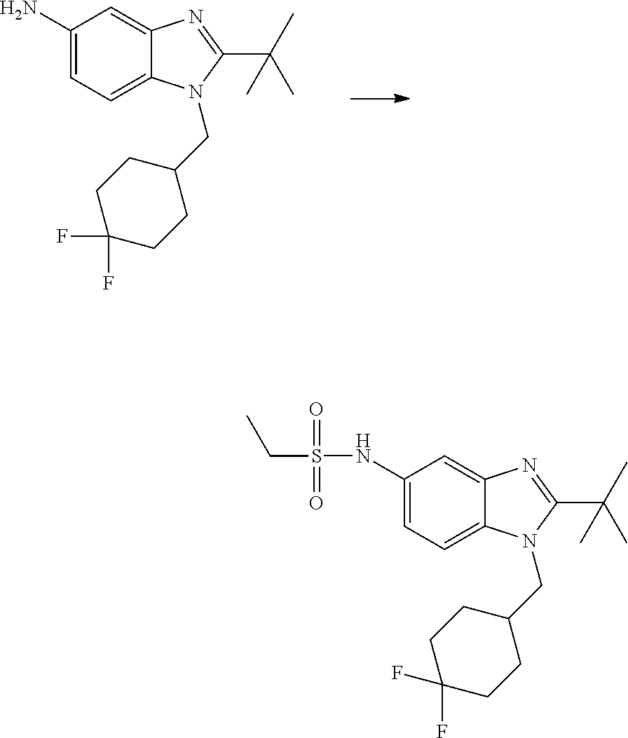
C1(N)=CC=C2C(=C1)N=C(C(C)(C)C)N2CC1CCC(F)(F)CC1.C1(NS(CC)(=O)=O)=CC=C2C(=C1)N=C(C(C)(C)C)N2CC1CCC(F)(F)CC1
